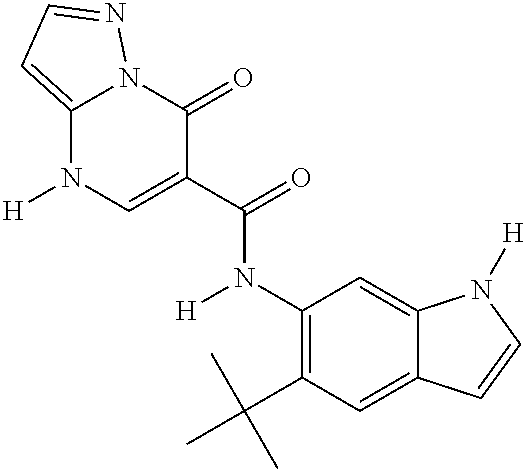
C12=CC=NN1C(=O)C(C(=O)N(C1=C(C(C)(C)C)C=C3C(=C1)N([H])C=C3)[H])=CN2[H]
